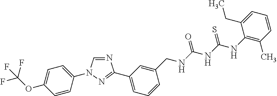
N1=CN(C2=CC=C(OC(F)(F)F)C=C2)N=C1C1=CC=CC(CNC(NC(NC2=C(C)C=CC=C2CC)=S)=O)=C1
